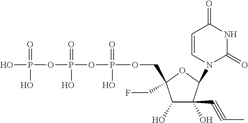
C1(O)C(O)(C#CC)C(N2C(=O)NC(=O)C=C2)OC1(COP(OP(OP(O)(=O)O)(=O)O)(=O)O)CF
